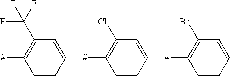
C1=CC=CC(Cl)=C1[#].C1=CC=CC(Br)=C1[#].C1=CC=CC(C(F)(F)F)=C1[#]
